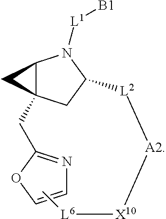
C12C(CC3=NC=CO3)(CC([L2][A2][X10][L6]C)N1[L1][B1])C2
